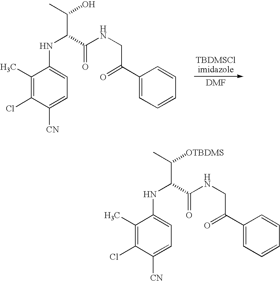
C1(C)=C(Cl)C([CN])=CC=C1NC(C(C)O)C(NCC(C1=CC=CC=C1)=O)=O.C1(C)=C(Cl)C([CN])=CC=C1NC(C(C)[OTBDMS])C(NCC(C1=CC=CC=C1)=O)=O
